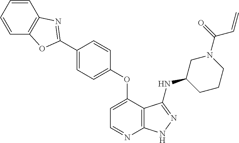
C1=CC=CC2=C1N=C(C1=CC=C(OC3=CC=NC4=C3C(NC3CCCN(C(=O)C=C)C3)=NN4)C=C1)O2
